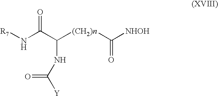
N(C(C([(CH2)n]C([NHOH])=O)NC(=O)[Y])=O)[R7]
